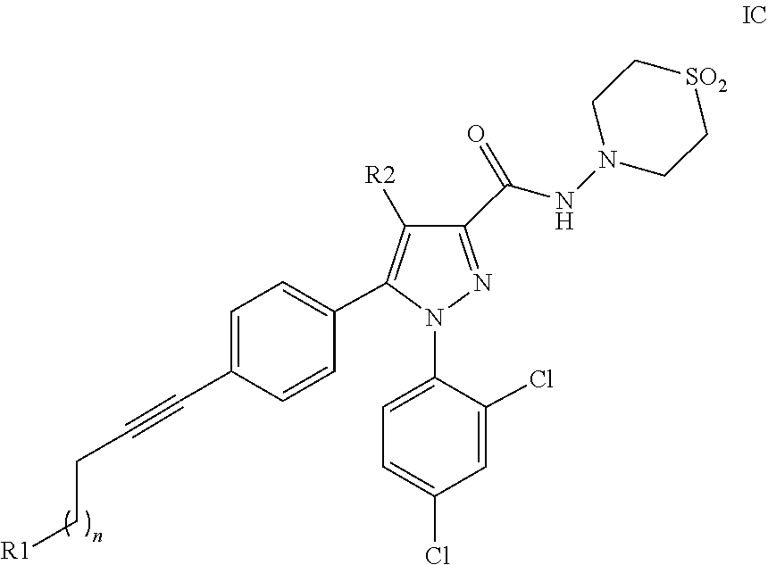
C1=C(N2N=C(C(=O)NN3CC[SO2]CC3)C([R2])=C2C2=CC=C(C#CCC[R1])C=C2)C(Cl)=CC(Cl)=C1
